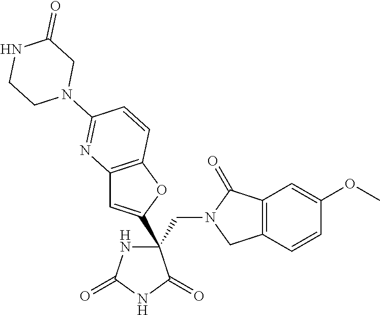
C(C1(C2=CC3=C(O2)C=CC(N2CC(=O)NCC2)=N3)NC(=O)NC1=O)N1CC2=C(C1=O)C=C(OC)C=C2
